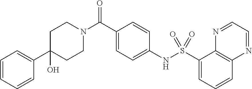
C1CN(C(C2=CC=C(NS(=O)(=O)C3=CC=CC4=C3N=CC=N4)C=C2)=O)CCC1(O)C1=CC=CC=C1
